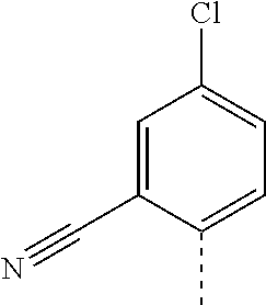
C1=C(C#N)C(C)=CC=C1Cl
